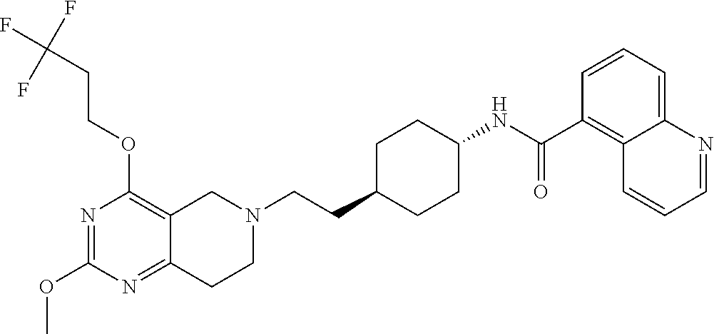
C12=NC(OC)=NC(OCCC(F)(F)F)=C1CN(CCC1CCC(NC(C3=C4C(=CC=C3)N=CC=C4)=O)CC1)CC2
